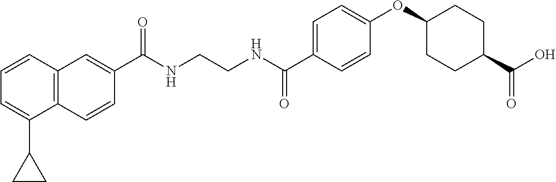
C1(C(NCCNC(C2=CC=C(OC3CCC(C(O)=O)CC3)C=C2)=O)=O)=CC2=C(C=C1)C(C1CC1)=CC=C2
